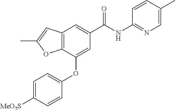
C12=C(C(OC3=CC=C([MeO2S])C=C3)=CC(C(NC3=NC=C(C)C=C3)=O)=C1)OC(C)=C2
